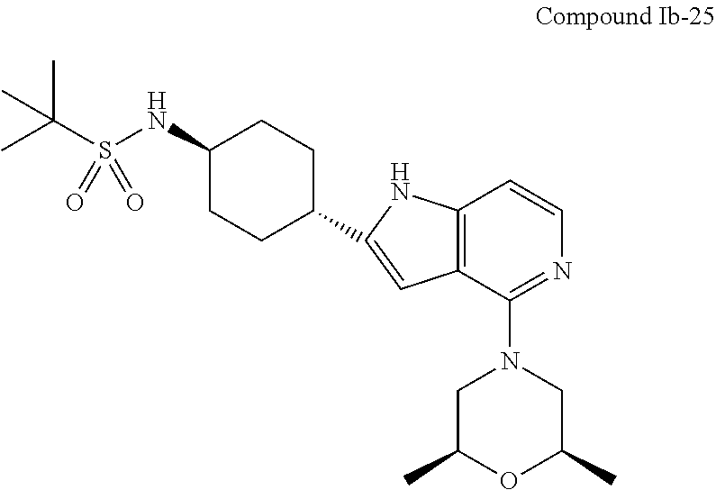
C1(NS(C(C)(C)C)(=O)=O)CCC(C2=CC3=C(C=CN=C3N3CC(C)OC(C)C3)N2)CC1
